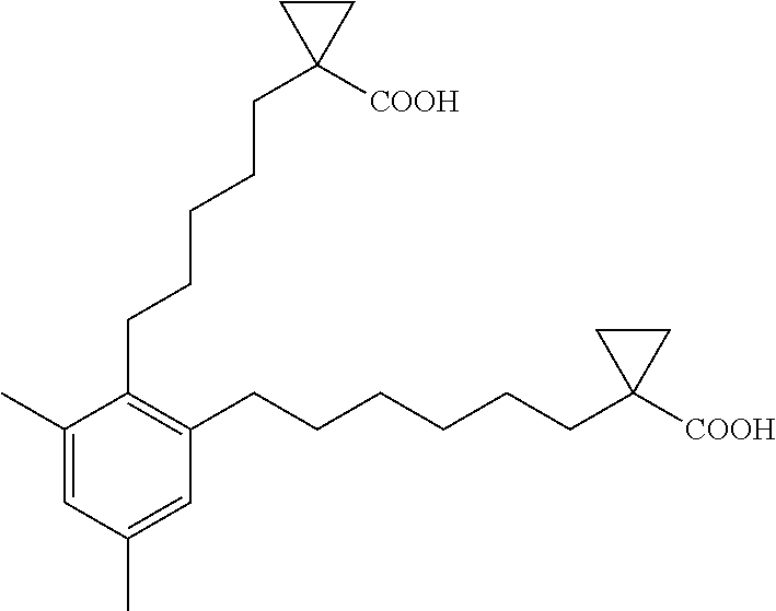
C1(CCCCCC2([COOH])CC2)=C(CCCCCCC2([COOH])CC2)C=C(C)C=C1C
